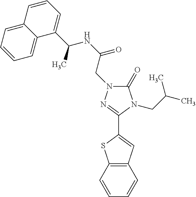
C1(=O)N(CC(NC(C2=CC=CC3=CC=CC=C23)C)=O)N=C(C2=CC3=C(S2)C=CC=C3)N1CC(C)C
